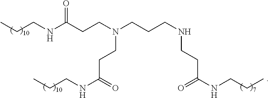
CCCNC(CCN(CCCNCCC(=O)NCCC)CCC(NCCC)=O)=O
